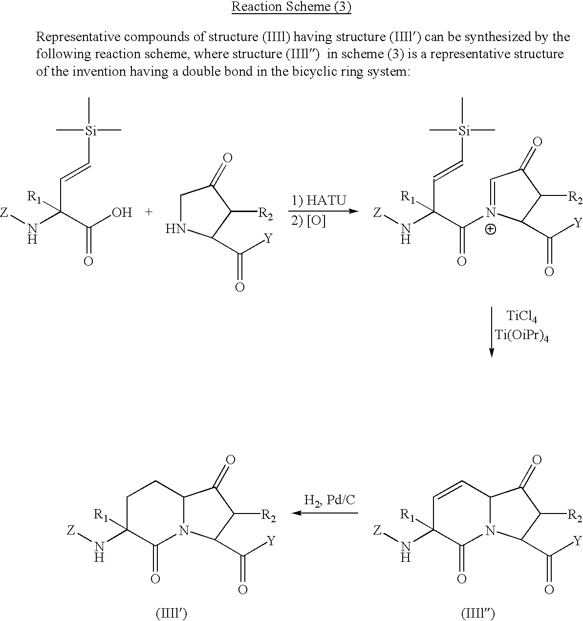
C(C(C(O)=O)(N[Z])[R1])=C[Si](C)(C)C.C1NC(C([Y])=O)C([R2])C1=O.C(C(C(=O)[N+]1=CC(=O)C([R2])C1C([Y])=O)(N[Z])[R1])=C[Si](C)(C)C.C1=CC2N(C(=O)C1(N[Z])[R1])C(C([Y])=O)C([R2])C2=O.C1C(N[Z])([R1])C(=O)N2C(C1)C(=O)C([R2])C2C([Y])=O
